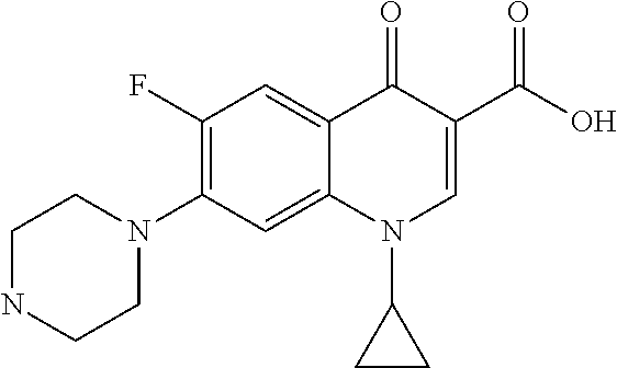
C1NCCN(C2=C(F)C=C3C(=C2)N(C2CC2)C=C(C(O)=O)C3=O)C1
